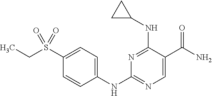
N1=C(NC2CC2)C(C(N)=O)=CN=C1NC1=CC=C(S(CC)(=O)=O)C=C1
